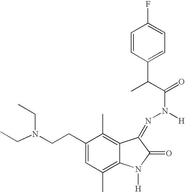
C1=CC(C(C)C(=O)N([H])N=C2C3=C(C)C(CCN(CC)CC)=CC(C)=C3N([H])C2=O)=CC=C1F
